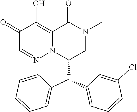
C1(=O)C=NN2C(=C1O)C(=O)N(C)CC2C(C1=CC=CC=C1)C1=CC=CC(Cl)=C1
